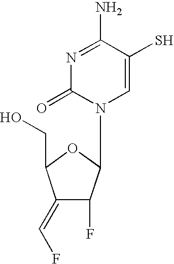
N1=C(N)C(S)=CN(C2C(F)C(=CF)C(CO)O2)C1=O
